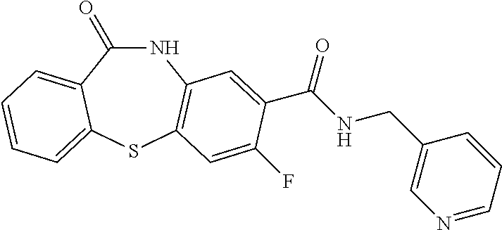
N1C(=O)C2=CC=CC=C2SC2=C1C=C(C(NCC1=CN=CC=C1)=O)C(F)=C2
